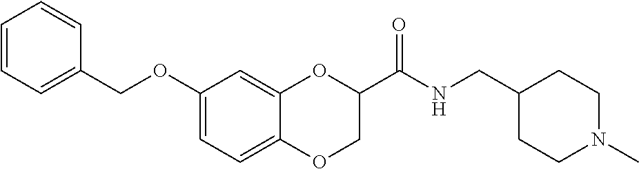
C1(OCC2=CC=CC=C2)=CC=C2C(=C1)OC(C(NCC1CCN(C)CC1)=O)CO2
